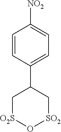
C1=CC(C2C[O2S]O[SO2]C2)=CC=C1[NO2]
